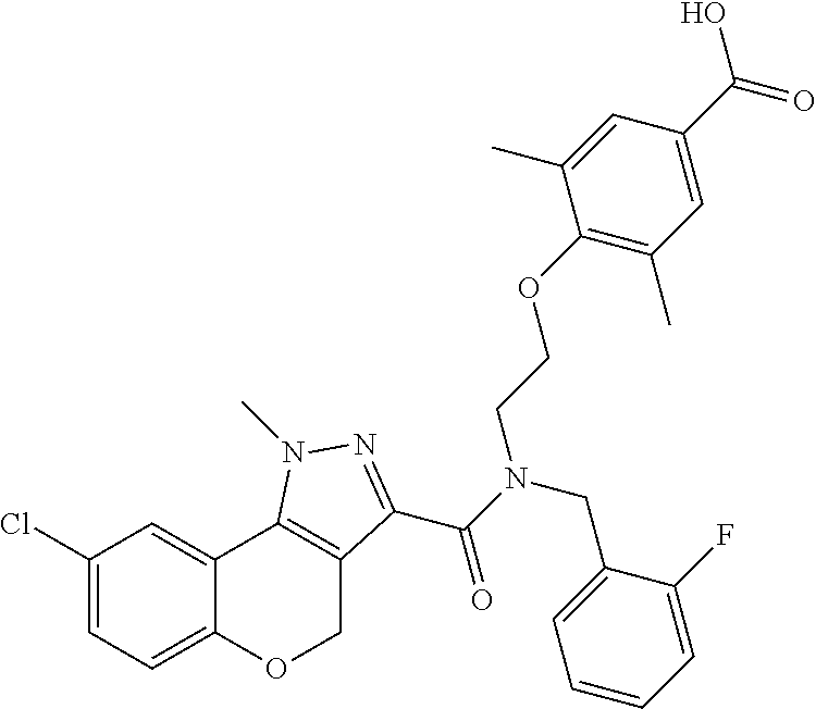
C1(Cl)=CC=C2C(=C1)C1=C(CO2)C(C(N(CC2=CC=CC=C2F)CCOC2=C(C)C=C(C(=O)O)C=C2C)=O)=NN1C
